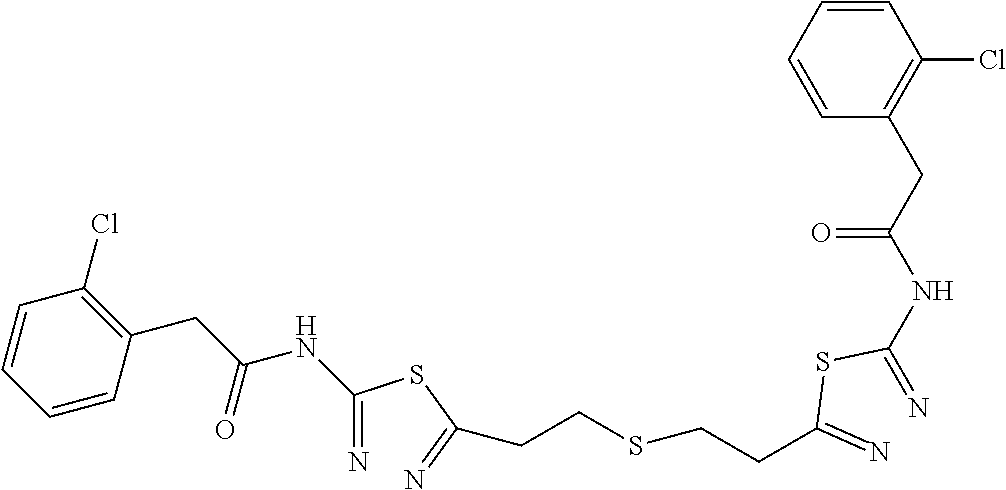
C1=CC=CC(Cl)=C1CC(NC(=N)SC(CCSCCC(=N)SC(=N)NC(CC1=C(Cl)C=CC=C1)=O)=N)=O
